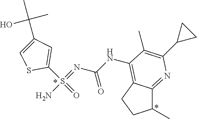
C1(C)C2=NC(C3CC3)=C(C)C(NC(N=S(N)(C3=CC(C(C)(C)O)=CS3)=O)=O)=C2CC1
